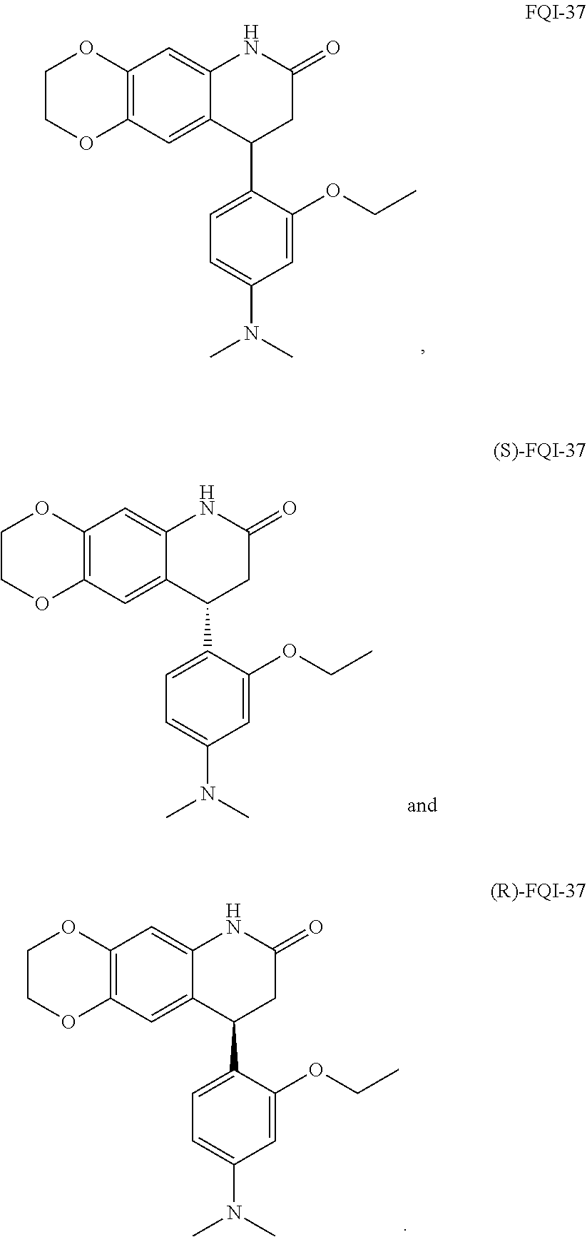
C12=CC3=C(C=C1C(C1=CC=C(N(C)C)C=C1OCC)CC(=O)N2)OCCO3.C12=CC3=C(C=C1C(C1=CC=C(N(C)C)C=C1OCC)CC(=O)N2)OCCO3.C12=CC3=C(C=C1C(C1=CC=C(N(C)C)C=C1OCC)CC(=O)N2)OCCO3
